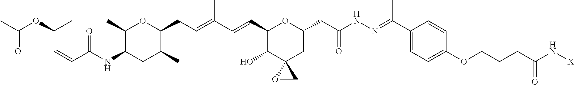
C1(C)C(NC(C=CC(OC(C)=O)C)=O)CC(C)C(CC=C(C=CC2C(O)C3(CC(CC(NN=C(C4=CC=C(OCCCC(N[X])=O)C=C4)C)=O)O2)OC3)C)O1
